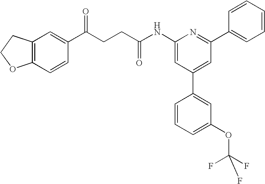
C1(NC(CCC(C2=CC3=C(C=C2)OCC3)=O)=O)=CC(C2=CC(OC(F)(F)F)=CC=C2)=CC(C2=CC=CC=C2)=N1
